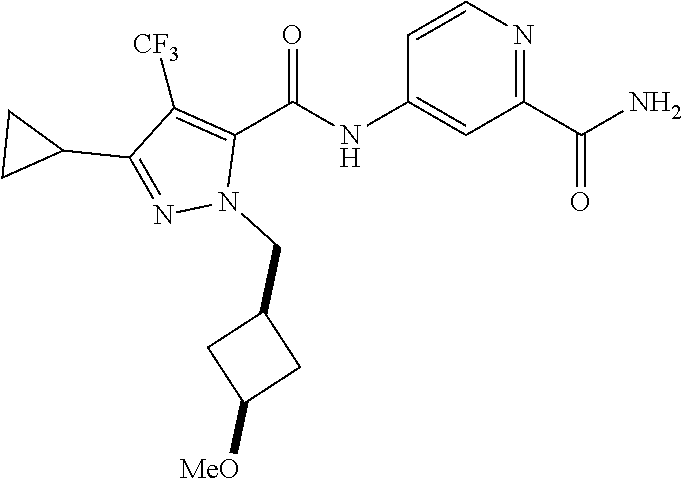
C1=CN=C(C(N)=O)C=C1NC(C1=C([CF3])C(C2CC2)=NN1CC1CC([MeO])C1)=O
